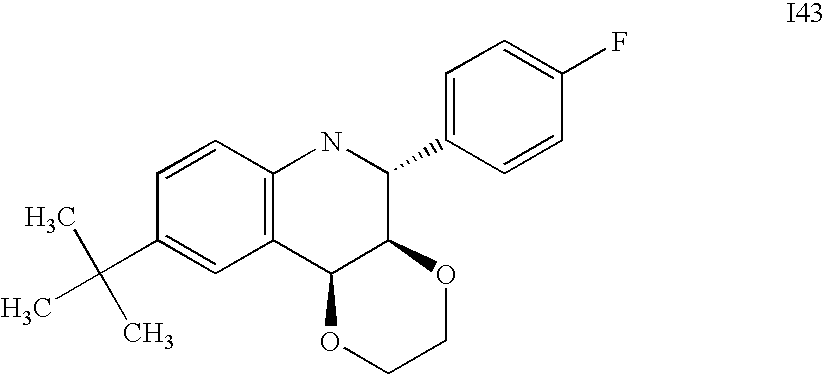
C1=CC2=C(C=C1C(C)(C)C)C1C(C(C3=CC=C(F)C=C3)N2)OCCO1
